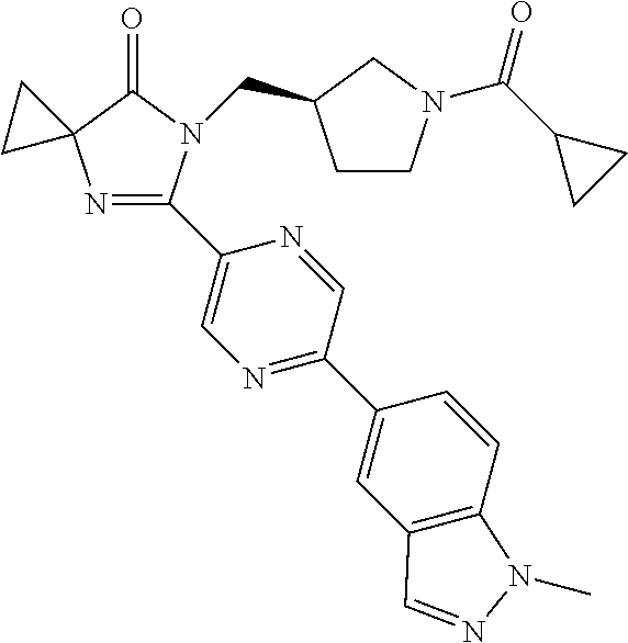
N1=C(C2=CN=C(C3=CC4=C(C=C3)N(C)N=C4)C=N2)N(CC2CCN(C(C3CC3)=O)C2)C(=O)C12CC2
